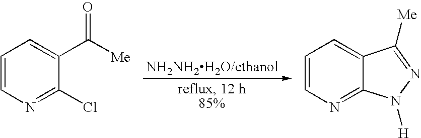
C1=CN=C(Cl)C(C([Me])=O)=C1.C1=CN=C2C(=C1)C([Me])=NN2[H]
